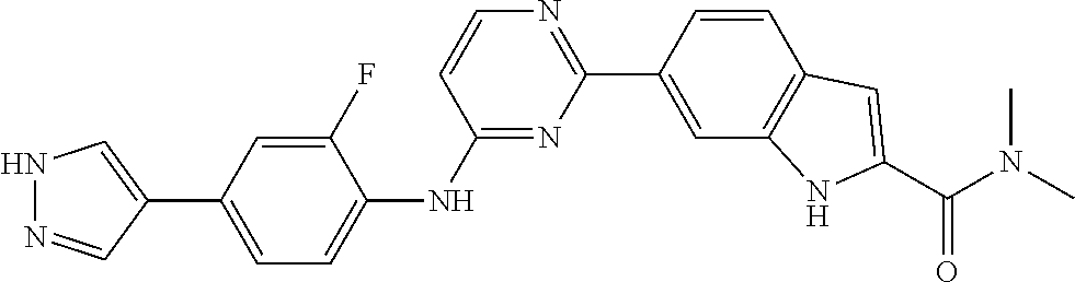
N1N=CC(C2=CC=C(NC3=NC(C4=CC5=C(C=C4)C=C(C(N(C)C)=O)N5)=NC=C3)C(F)=C2)=C1
